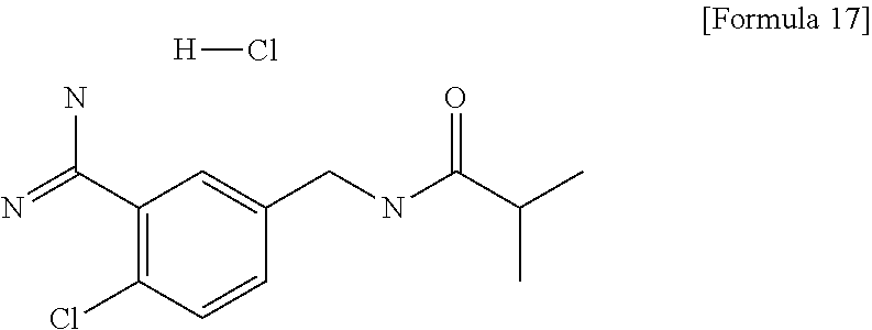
C1(C(=N)N)=C(Cl)C=CC(CNC(C(C)C)=O)=C1.[H]Cl
